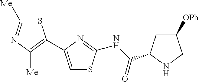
C1([Me])=NC([Me])=C(C2=CSC(NC(=O)C3CC([OPh])CN3)=N2)S1
